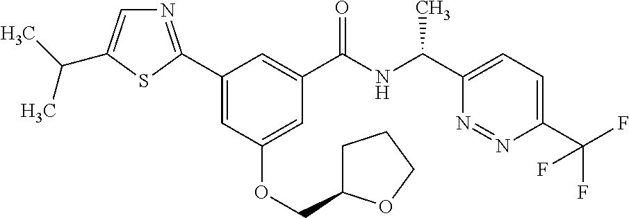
C1(C2=NC=C(C(C)C)S2)=CC(OCC2CCCO2)=CC(C(NC(C2=CC=C(C(F)(F)F)N=N2)C)=O)=C1
